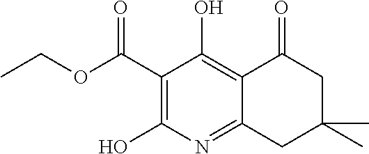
C1(C(OCC)=O)=C(O)N=C2C(=C1O)C(=O)CC(C)(C)C2
